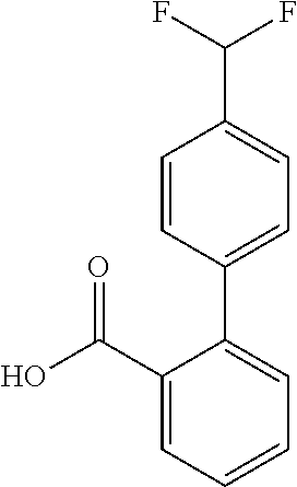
OC(C1=CC=CC=C1C1=CC=C(C(F)F)C=C1)=O
